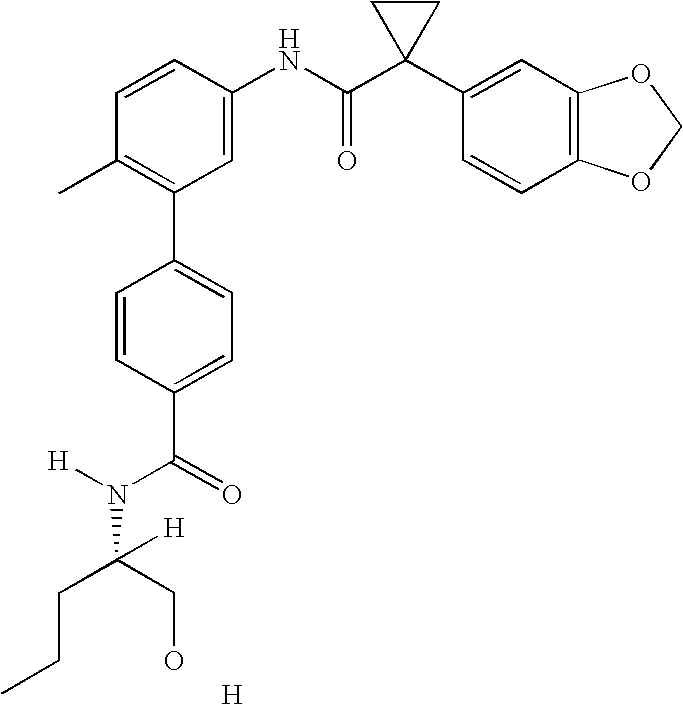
C1=CC(NC(C2(C3=CC4=C(C=C3)OCO4)CC2)=O)=CC(C2=CC=C(C(N([H])C([H])(CO)CCC)=O)C=C2)=C1C.[H]
